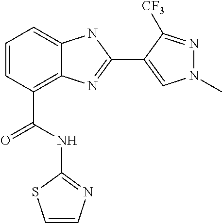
C1=CC(C(NC2=NC=CS2)=O)=C2C(=C1)NC(C1=CN(C)N=C1[CF3])=N2
